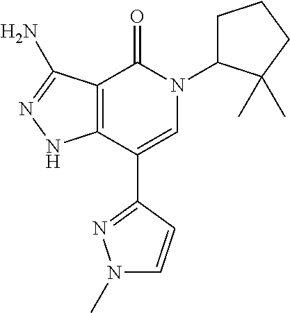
C12=C(C(C3=NN(C)C=C3)=CN(C3CCCC3(C)C)C1=O)NN=C2N
